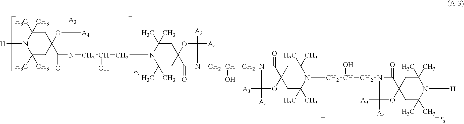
N1([H])C(C)(C)CC2(CC1(C)C)C(=O)N(CC(CN1C(C)(C)CC3(CC1(C)C)C(=O)N(CC(CN1C(=O)C4(OC1([A3])[A4])CC(C)(C)N(CC(CN1C(=O)C5(OC1([A3])[A4])CC(C)(C)N([H])C(C)(C)C5)O)C(C)(C)C4)O)C([A3])([A4])O3)O)C([A3])([A4])O2
